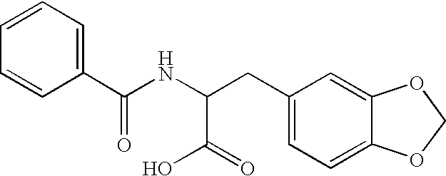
C1=CC=C(C(=O)NC(C(O)=O)CC2=CC=C3C(=C2)OCO3)C=C1
